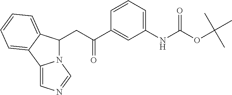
N12C(CC(C3=CC(NC(OC(C)(C)C)=O)=CC=C3)=O)C3=CC=CC=C3C1=CN=C2
